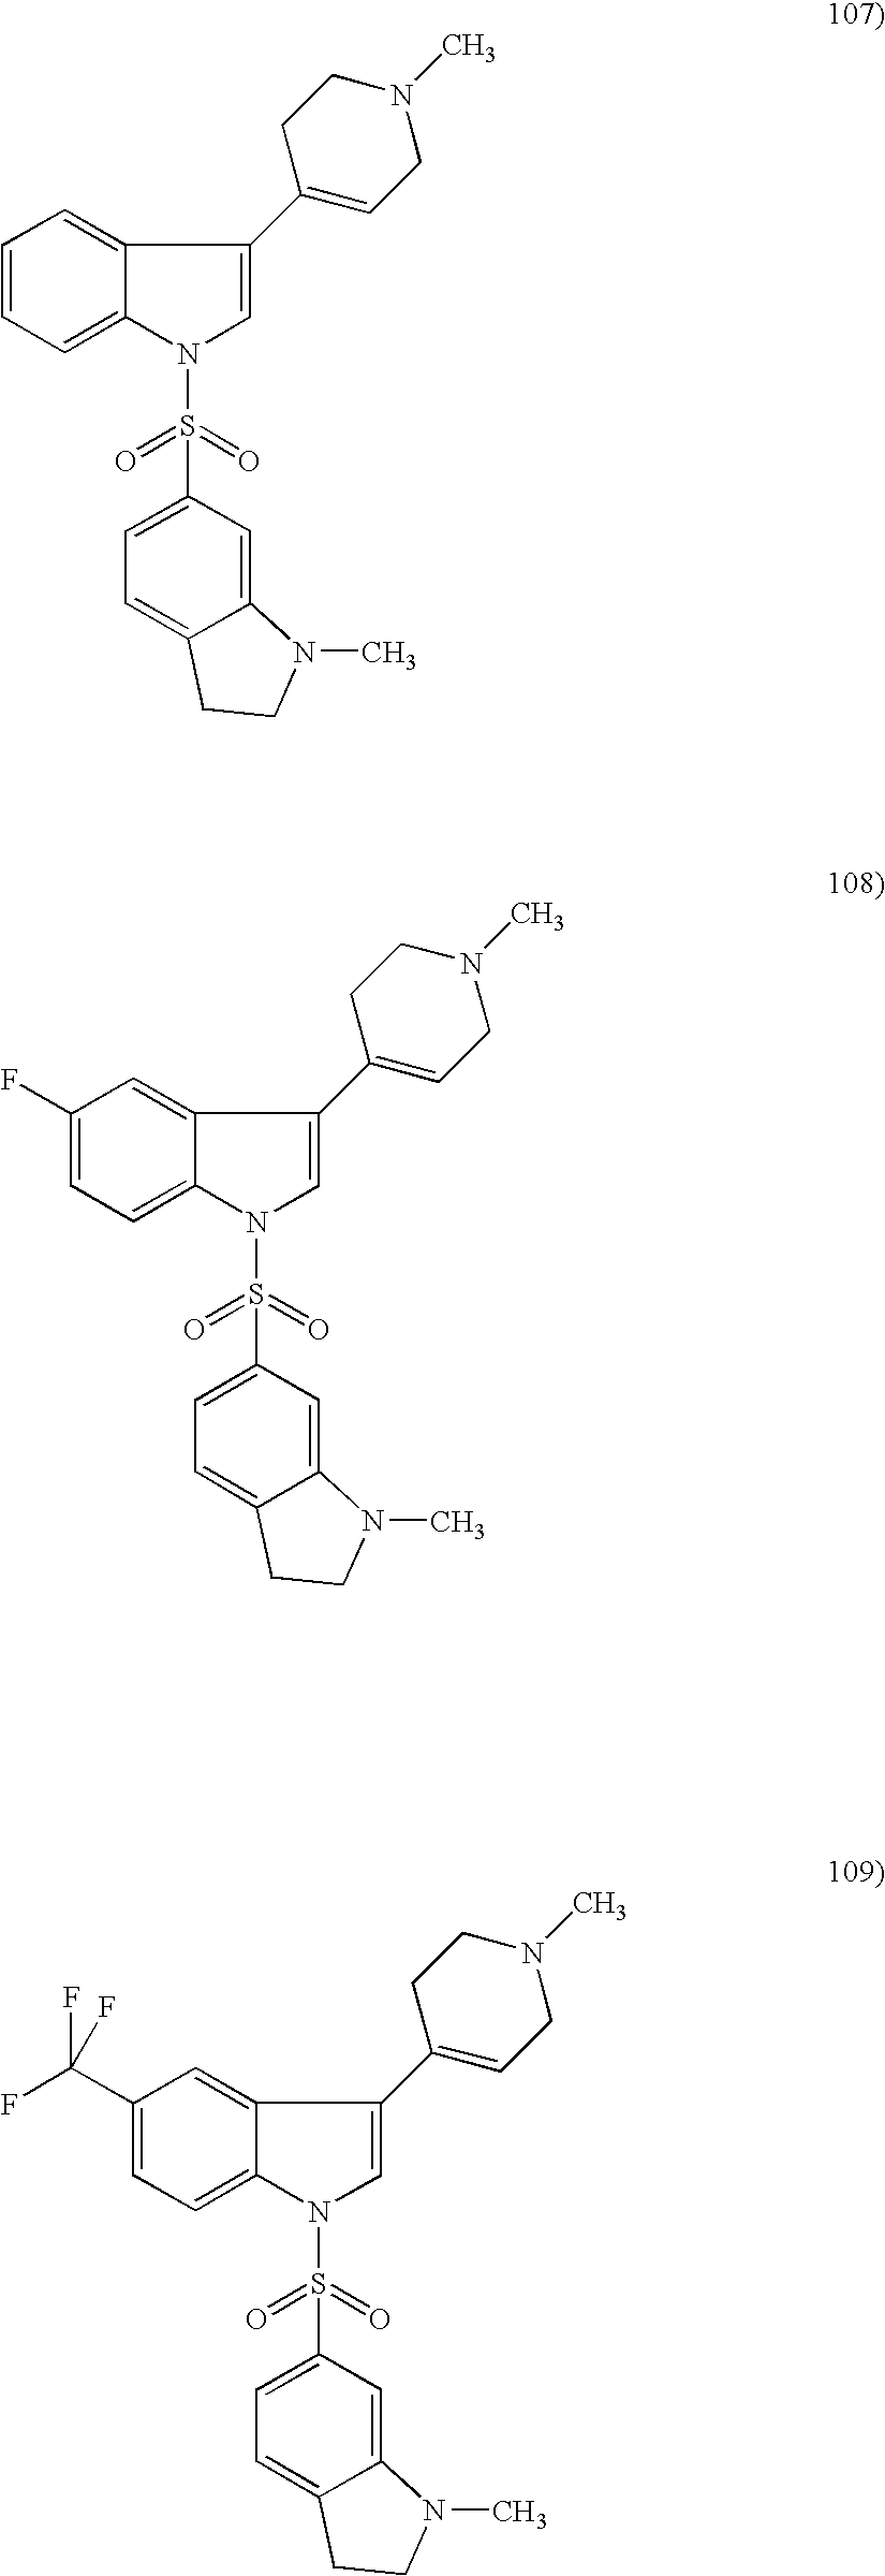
C1=CC=C2C(=C1)C(C1=CCN(C)CC1)=CN2S(=O)(=O)C1=CC=C2C(=C1)N(C)CC2.C1(F)=CC=C2C(=C1)C(C1=CCN(C)CC1)=CN2S(=O)(=O)C1=CC=C2C(=C1)N(C)CC2.C1(C(F)(F)F)=CC=C2C(=C1)C(C1=CCN(C)CC1)=CN2S(=O)(=O)C1=CC=C2C(=C1)N(C)CC2
